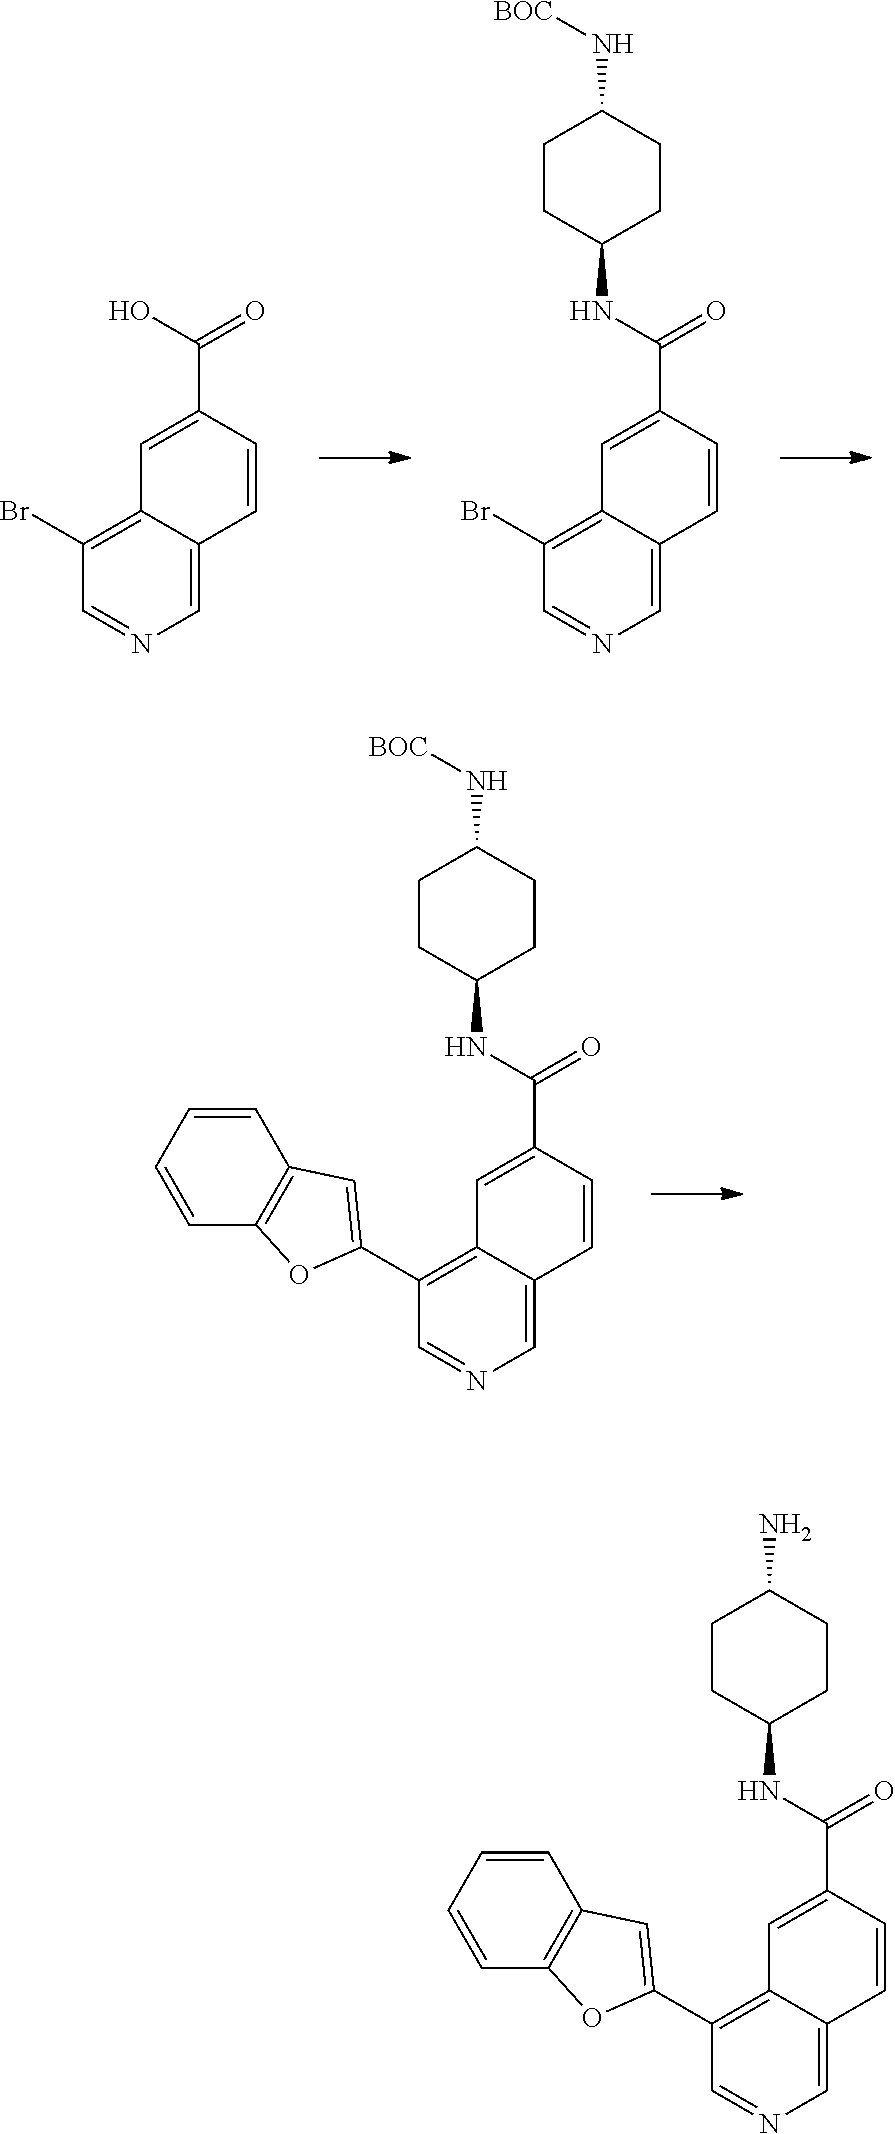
C1(Br)=C2C(=CN=C1)C=CC(C(O)=O)=C2.C1(Br)=C2C(=CN=C1)C=CC(C(NC1CCC(N[BOC])CC1)=O)=C2.C1(C2=CC3=C(O2)C=CC=C3)=C2C(=CN=C1)C=CC(C(NC1CCC(N[BOC])CC1)=O)=C2.C1(C2=CC3=C(O2)C=CC=C3)=C2C(=CN=C1)C=CC(C(NC1CCC(N)CC1)=O)=C2
